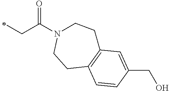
C1CN(C(CC)=O)CCC2=C1C=C(CO)C=C2
